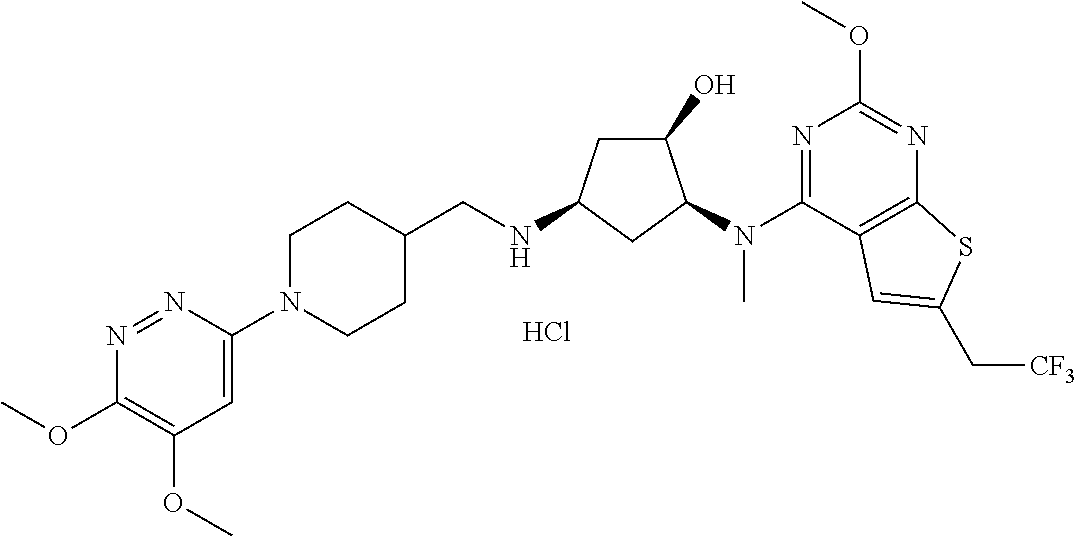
C1(OC)=C(OC)C=C(N2CCC(CNC3CC(O)C(N(C4=NC(OC)=NC5=C4C=C(C[CF3])S5)C)C3)CC2)N=N1.Cl
